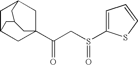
C1C2CC3(C(CS(=O)C4=CC=CS4)=O)CC1CC(C2)C3
